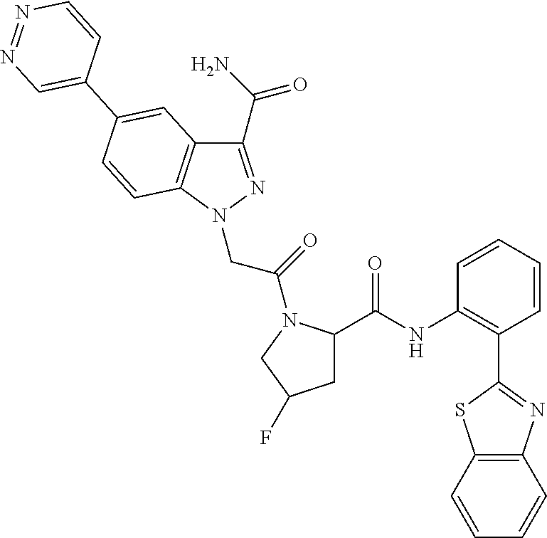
C1(C(N)=O)=NN(CC(=O)N2C(C(NC3=C(C4=NC5=C(S4)C=CC=C5)C=CC=C3)=O)CC(F)C2)C2=C1C=C(C1=CN=NC=C1)C=C2
